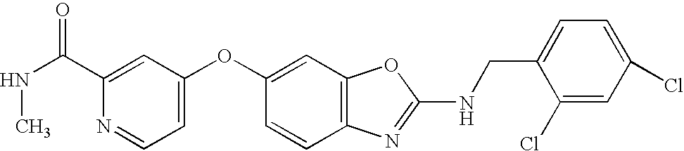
CNC(=O)C1=CC(OC2=CC3=C(C=C2)N=C(NCC2=CC=C(Cl)C=C2Cl)O3)=CC=N1
